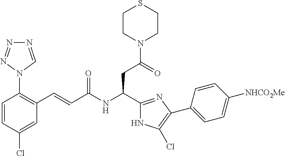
C1=CC(Cl)=CC(C=CC(NC(C2=NC(C3=CC=C([NHCO2Me])C=C3)=C(Cl)N2)CC(N2CCSCC2)=O)=O)=C1N1C=NN=N1
